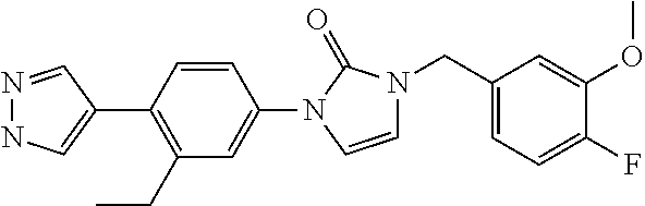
N1=CC(C2=C(CC)C=C(N3C=CN(CC4=CC=C(F)C(OC)=C4)C3=O)C=C2)=CN1
